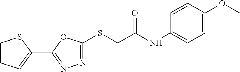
N1=C(SCC(NC2=CC=C(OC)C=C2)=O)OC(C2=CC=CS2)=N1
